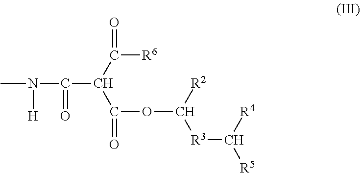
CN(C(C(C(=O)[R6])C(=O)OC([R2])[R3]C([R4])[R5])=O)[H]
